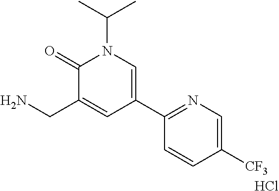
C1(=O)C(CN)=CC(C2=NC=C([CF3])C=C2)=CN1C(C)C.Cl
